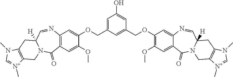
C1=C(COC2=CC3=C(C=C2OC)C(=O)N2C([H])(C=N3)CC3=C(C2)[N+](C)=CN3C)C=C(COC2=C(OC)C=C3C(=C2)N=CC2([H])N(C3=O)CC3=C(C2)N(C)C=[N+]3C)C=C1O
